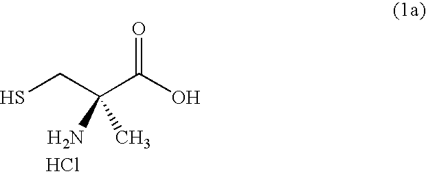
C(C(C(O)=O)([ H2N])C)S.Cl
